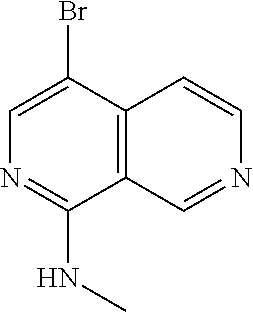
C1=C(Br)C2=C(C(NC)=N1)C=NC=C2
